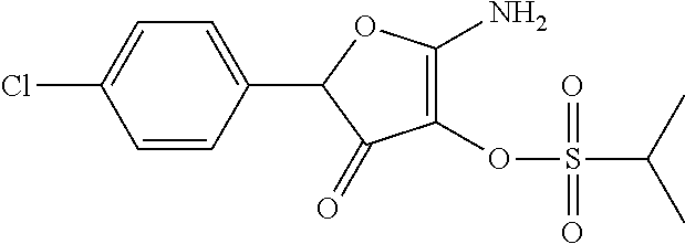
C1(OS(=O)(C(C)C)=O)=C(N)OC(C2=CC=C(Cl)C=C2)C1=O
